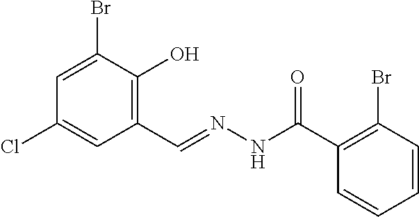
C1=C(Br)C(O)=C(C=NNC(C2=C(Br)C=CC=C2)=O)C=C1Cl
